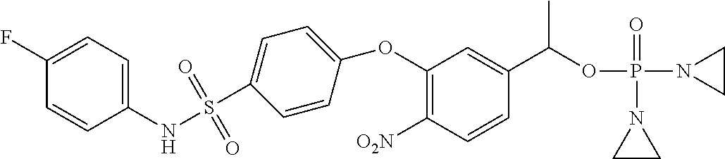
C1(OC2=CC=C(S(NC3=CC=C(F)C=C3)(=O)=O)C=C2)=C([O2N])C=CC(C(OP(N2CC2)(=O)N2CC2)C)=C1
